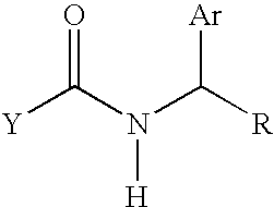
[Y]C(N(C([R])[Ar])[H])=O
